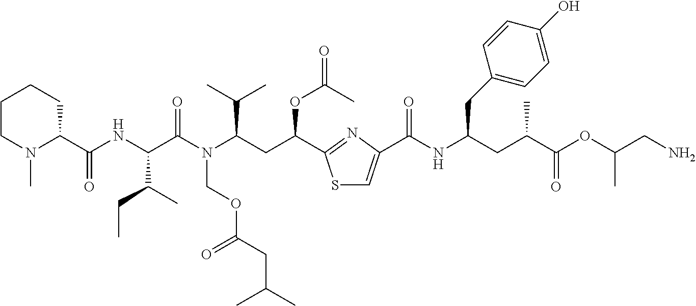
C1CN(C)C(C(NC(C(N(C(CC(OC(C)=O)C2=NC(C(=O)NC(CC3=CC=C(O)C=C3)CC(C)C(=O)OC(C)CN)=CS2)C(C)C)COC(CC(C)C)=O)=O)C(C)CC)=O)CC1
